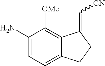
C1(N)=CC=C2C(=C1[OMe])C(=C[CN])CC2
